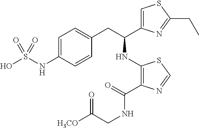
C1=C(NS(O)(=O)=O)C=CC(CC(NC2=C(C(=O)NCC([H3CO])=O)N=CS2)C2=CSC(CC)=N2)=C1
